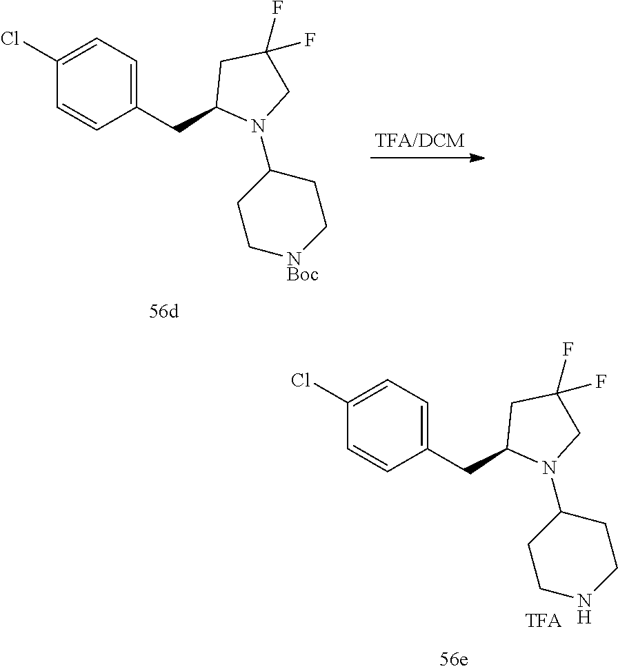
C1(F)(F)CN(C2CC[NBoc]CC2)C(CC2=CC=C(Cl)C=C2)C1.C1(F)(F)CN(C2CCNCC2)C(CC2=CC=C(Cl)C=C2)C1
